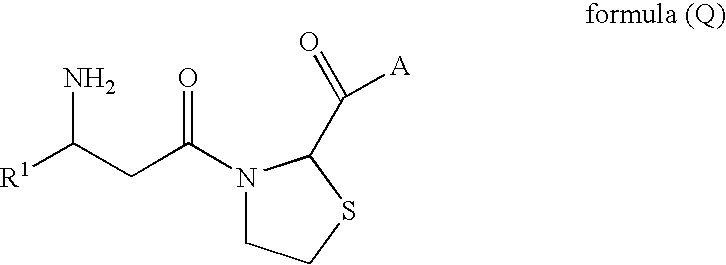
N1(C(=O)CC(N)[R1])CCSC1C(=O)[A]
